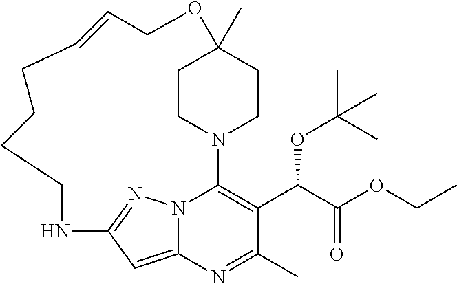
C1CN2CCC1(C)OCC=CCCCCNC1=NN3C2=C(C(C(=O)OCC)OC(C)(C)C)C(C)=NC3=C1
